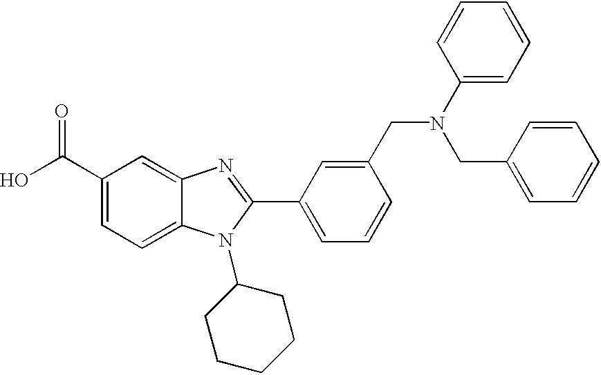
OC(C1=CC=C2C(=C1)N=C(C1=CC=CC(CN(C3=CC=CC=C3)CC3=CC=CC=C3)=C1)N2C1CCCCC1)=O
